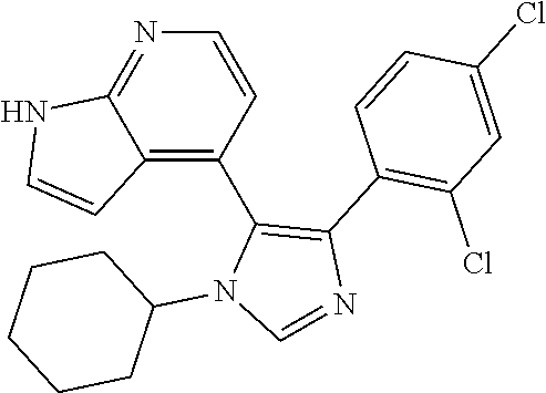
C1=CN=C2C(=C1C1=C(C3=C(Cl)C=C(Cl)C=C3)N=CN1C1CCCCC1)C=CN2
